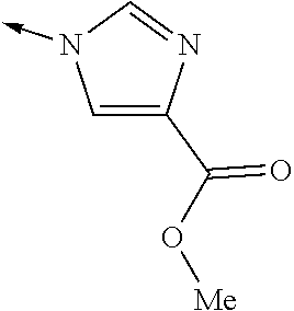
N1(->C)C=C(C(O[Me])=O)N=C1
